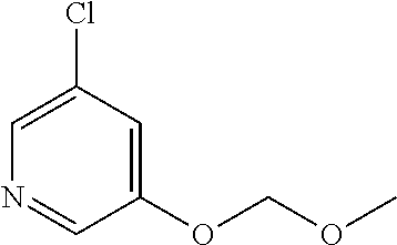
C1(OCOC)=CC(Cl)=CN=C1
